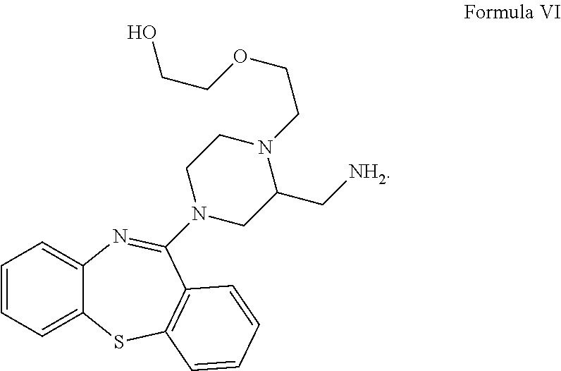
C1=CC=C2C(=C1)N=C(N1CC(C[NH2])N(CCOCCO)CC1)C1=C(S2)C=CC=C1
